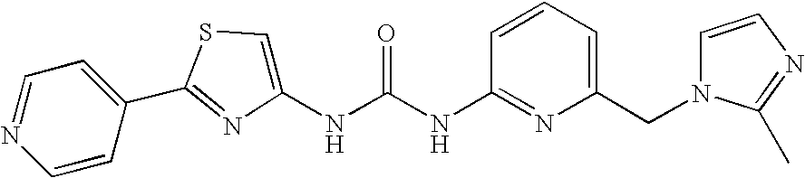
C1=CC(C2=NC(NC(NC3=NC(CN4C=CN=C4C)=CC=C3)=O)=CS2)=CC=N1
